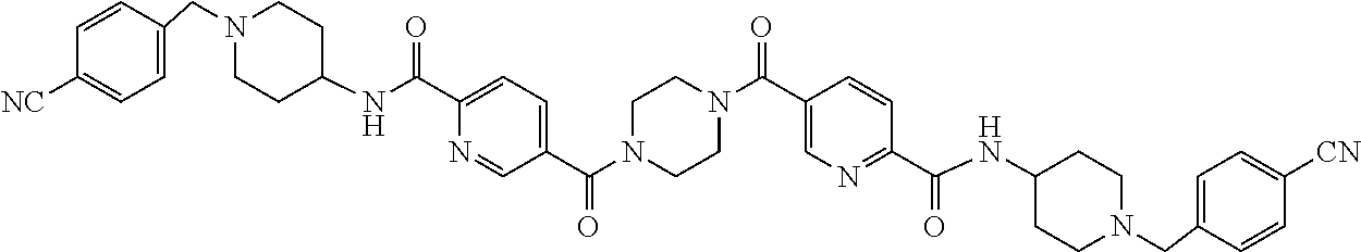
C1=CC(CN2CCC(NC(C3=CC=C(C(=O)N4CCN(C(C5=CN=C(C(NC6CCN(CC7=CC=C([CN])C=C7)CC6)=O)C=C5)=O)CC4)C=N3)=O)CC2)=CC=C1[NC]
